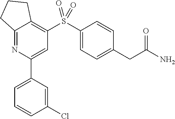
C1=C(C2=CC=CC(Cl)=C2)N=C2C(=C1S(C1=CC=C(CC(N)=O)C=C1)(=O)=O)CCC2
